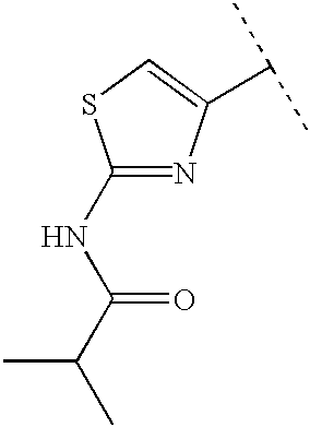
C1(NC(=O)C(C)C)=NC(C(C)C)=CS1
